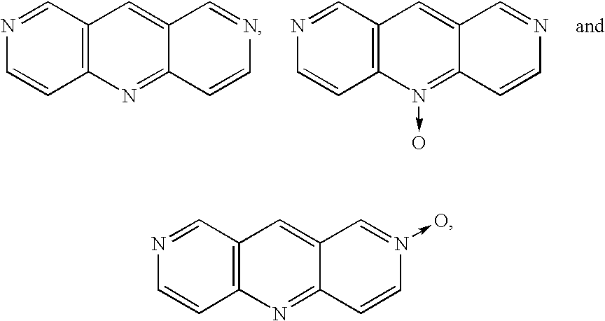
C12=C(N=C3C(=C1)C=NC=C3)C=CN=C2.C12=C(N(->O)=C3C(=C1)C=NC=C3)C=CN=C2.C12=C(N=C3C(=C1)C=N(->O)C=C3)C=CN=C2
